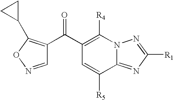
C1=NOC(C2CC2)=C1C(C1=C([R4])N2C(=NC([R1])=N2)C([R5])=C1)=O
